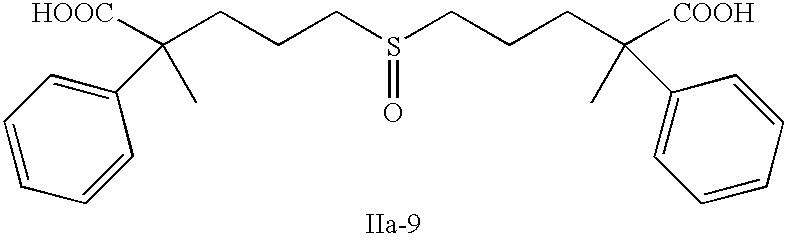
S(=O)(CCCC(C)([HOOC])C1=CC=CC=C1)CCCC(C)([COOH])C1=CC=CC=C1
